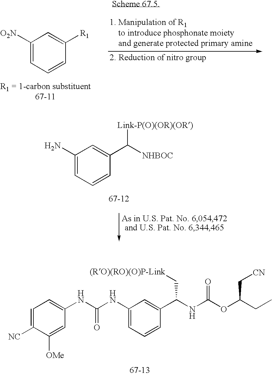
C1(N)=CC=CC(C([NHBOC])[Link-P(O)(OR)(OR)])=C1.C1([O2N])=CC=CC([R1])=C1.C1=C([NC])C([OMe])=CC(NC(NC2=CC=CC(C(NC(OC(CC)C[CN])=O)C[(RO)(RO)(O)P-Link])=C2)=O)=C1
